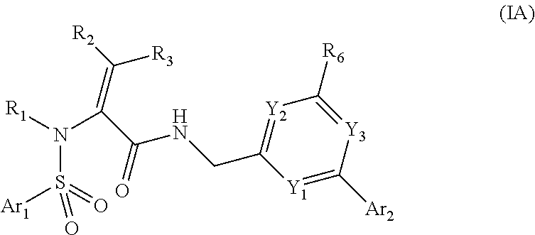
[Y3]1=C([R6])[Y2]=C(CNC(=O)C(N([R1])S(=O)([Ar1])=O)=C([R2])[R3])[Y1]=C1[Ar2]
